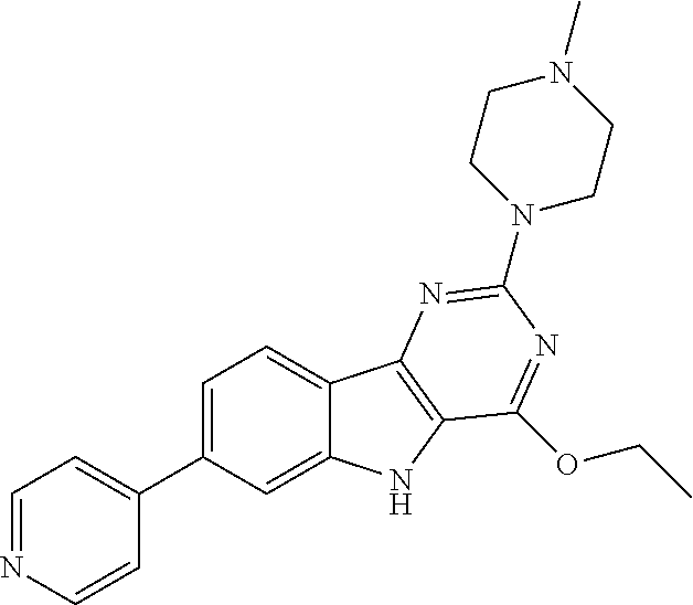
C1=NC=CC(C2=CC=C3C(=C2)NC2=C3N=C(N3CCN(C)CC3)N=C2OCC)=C1
